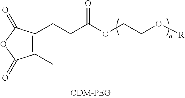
C1(C)=C(CCC(OCCO[R])=O)C(=O)OC1=O
